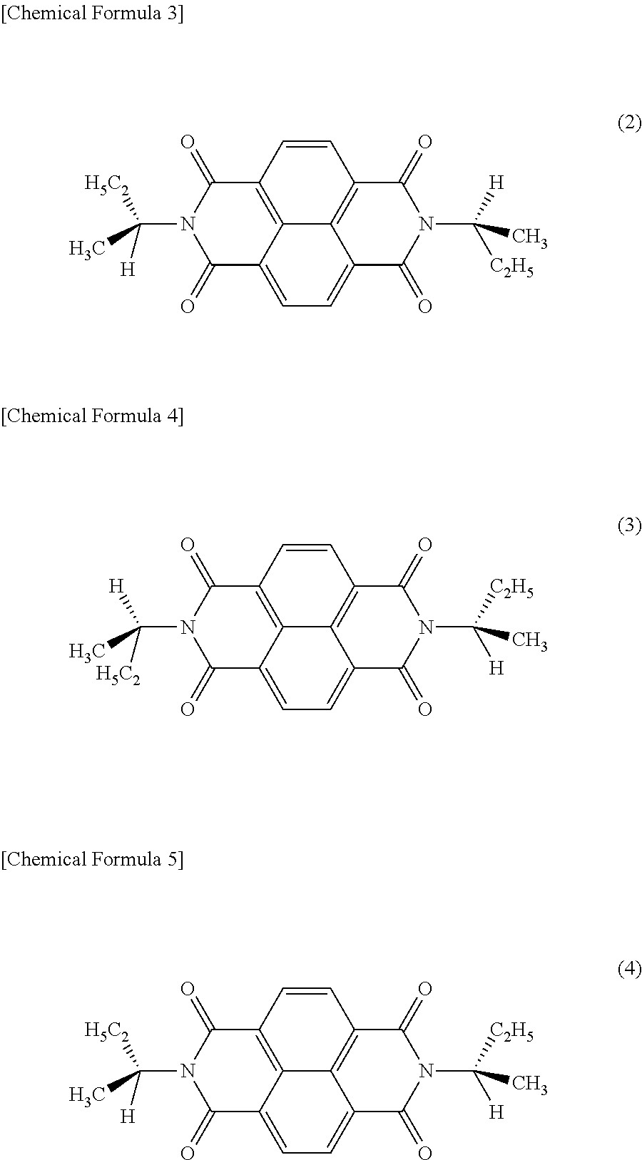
C12=C3C(=CC=C4C3=C(C=C1)C(=O)N(C([H])(C)[C2H5])C4=O)C(=O)N(C([H5C2])([H])C)C2=O.C12=C3C(=CC=C4C3=C(C=C1)C(=O)N(C([C2H5])(C)[H])C4=O)C(=O)N(C([H])([H5C2])C)C2=O.C12=C3C(=CC=C4C3=C(C=C1)C(=O)N(C([C2H5])(C)[H])C4=O)C(=O)N(C([H5C2])([H])C)C2=O
